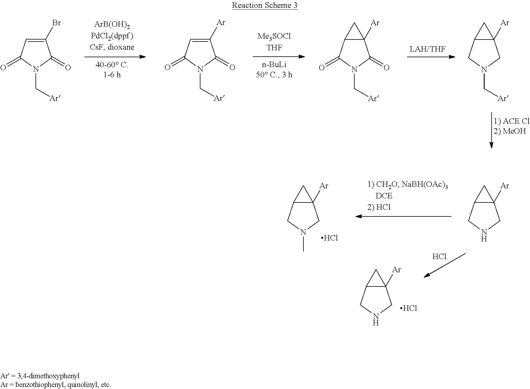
C1(Br)=CC(=O)N(C[Ar])C1=O.C1([Ar])=CC(=O)N(C[Ar])C1=O.C12([Ar])C(C(=O)N(C[Ar])C1=O)C2.C12([Ar])C(CN(C[Ar])C1)C2.C12([Ar])C(CNC1)C2.C12([Ar])C(CN(C)C1)C2.Cl.C12([Ar])C(CNC1)C2.Cl.Cl
